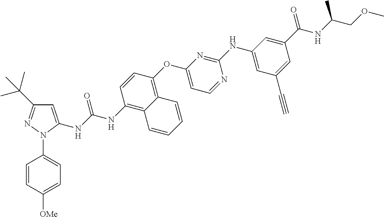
C1=C(NC(NC2=C3C(=C(OC4=CC=NC(NC5=CC(C#C)=CC(C(=O)NC(COC)C)=C5)=N4)C=C2)C=CC=C3)=O)N(C2=CC=C([OMe])C=C2)N=C1C(C)(C)C
